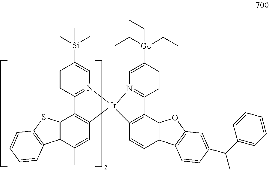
C12=C(C(C)=CC3=C1C1=N(C=C([Si](C)(C)C)C=C1)[Ir]31N3=C(C=CC([Ge](CC)(CC)CC)=C3)C3=C1C=CC1=C3OC3=C1C=CC(C(C1=CC=CC=C1)C)=C3)C1=C(S2)C=CC=C1
